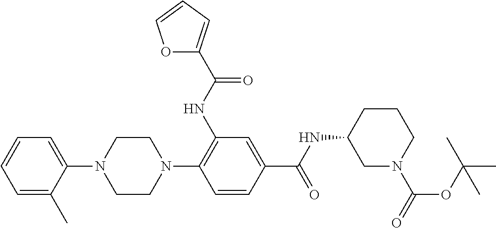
C1=C(C)C(N2CCN(C3=C(NC(=O)C4=CC=CO4)C=C(C(=O)NC4CN(C(=O)OC(C)(C)C)CCC4)C=C3)CC2)=CC=C1
